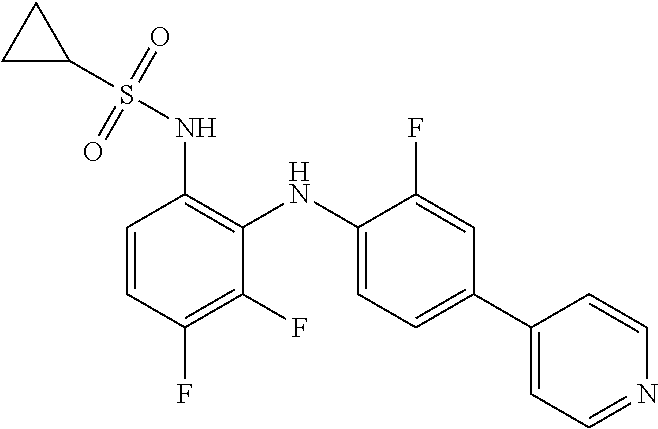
C1(S(NC2=C(NC3=CC=C(C4=CC=NC=C4)C=C3F)C(F)=C(F)C=C2)(=O)=O)CC1
